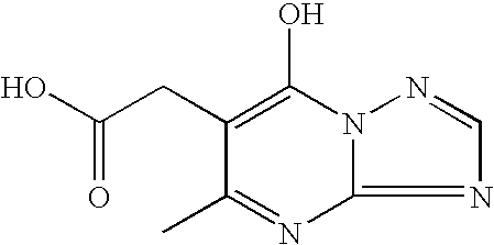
CC1=NC2=NC=NN2C(O)=C1CC(O)=O
